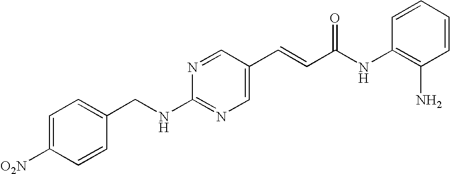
C1(CNC2=NC=C(C=CC(NC3=C(N)C=CC=C3)=O)C=N2)=CC=C([O2N])C=C1
